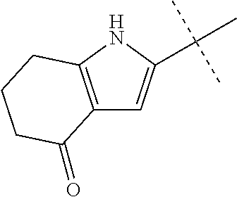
C12=C(NC(C(C)(C)C)=C1)CCCC2=O
